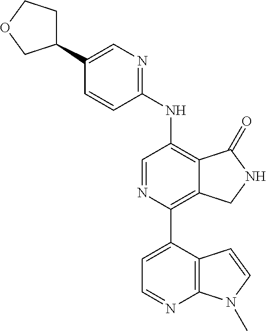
C1(C2CCOC2)=CN=C(NC2=C3C(=C(C4=CC=NC5=C4C=CN5C)N=C2)CNC3=O)C=C1
